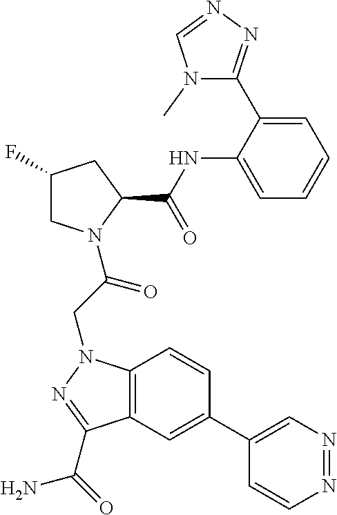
C1(C2=CC3=C(C=C2)N(CC(=O)N2CC(F)CC2C(NC2=CC=CC=C2C2=NN=CN2C)=O)N=C3C(=O)N)=CN=NC=C1
